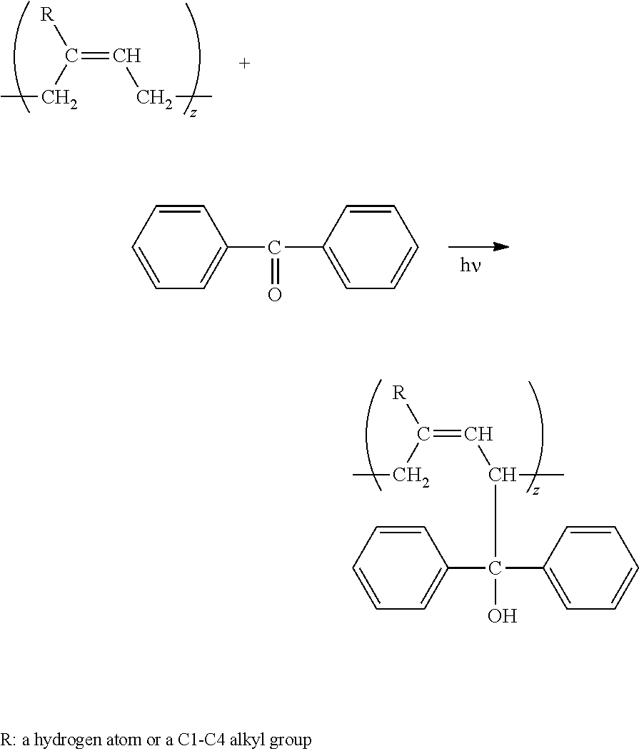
C(=CCC)(CC)[R].C1=CC=CC=C1C(C1=CC=CC=C1)=O.C1=CC=CC=C1C(C1=CC=CC=C1)(O)C(C=C(CC)[R])C
